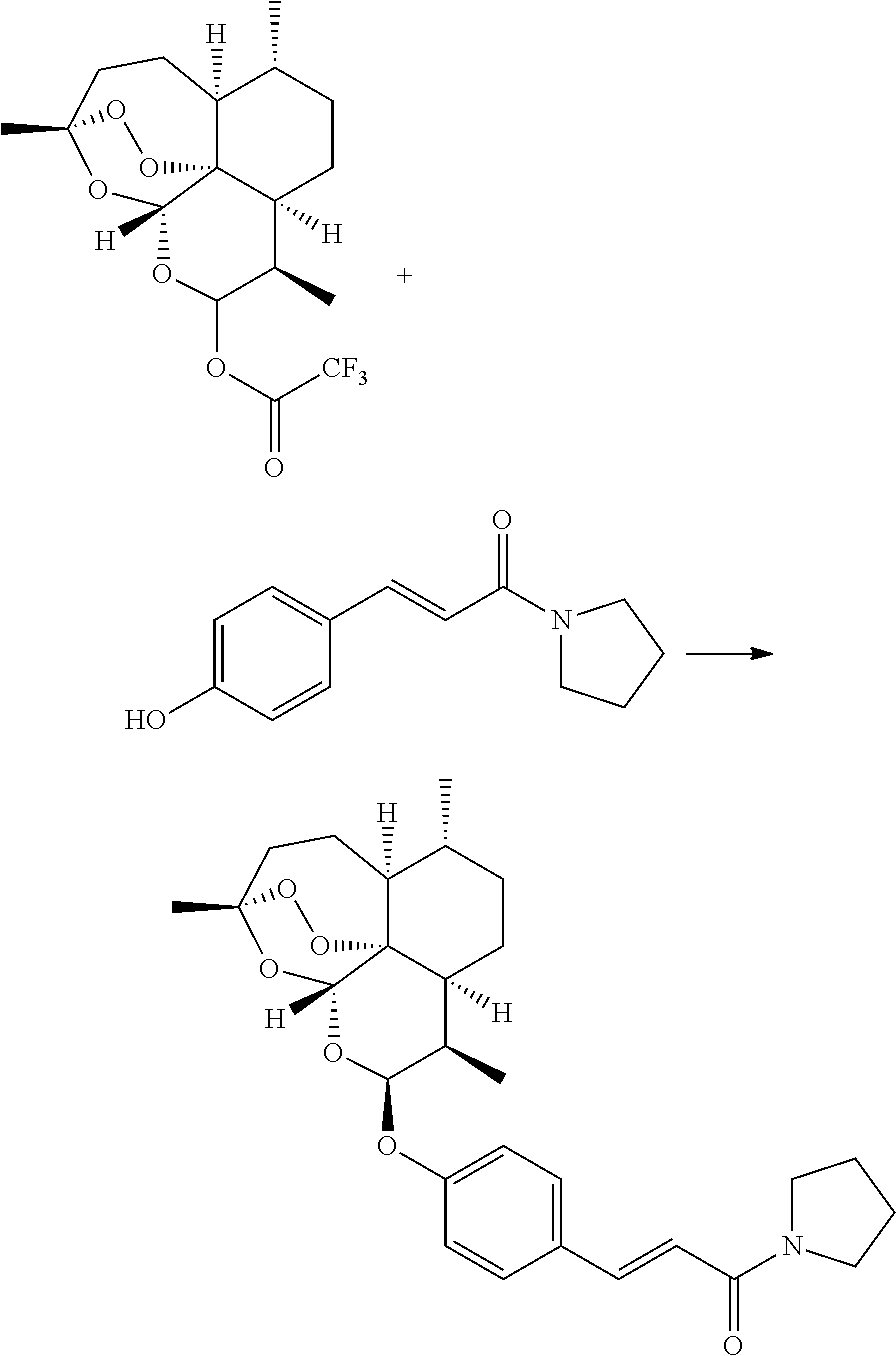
O1C2([H])C34C([H])(CCC1(C)OO3)C(C)CCC4([H])C(C)C(OC(=O)[CF3])O2.C(=CC(N1CCCC1)=O)C1=CC=C(O)C=C1.O1C2([H])C34C([H])(CCC1(C)OO3)C(C)CCC4([H])C(C)C(OC1=CC=C(C=CC(N3CCCC3)=O)C=C1)O2
